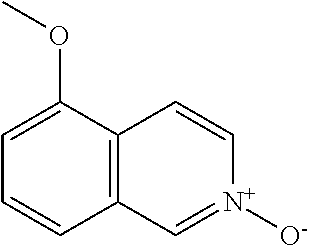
C1=CC2=C(C(OC)=C1)C=C[N+]([O-])=C2
